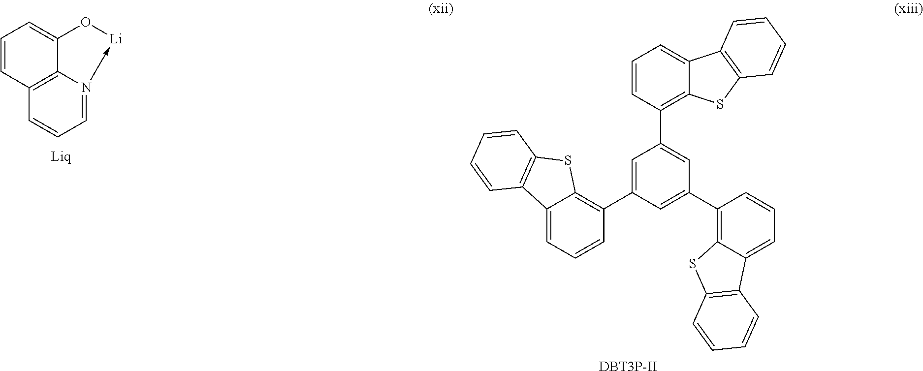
C12=C3N(->[Li]OC3=CC=C1)=CC=C2.C1=C(C2=C3C(=CC=C2)C2=C(S3)C=CC=C2)C=C(C2=C3C(=CC=C2)C2=C(S3)C=CC=C2)C=C1C1=C2C(=CC=C1)C1=C(S2)C=CC=C1.[DBT3P-II]
